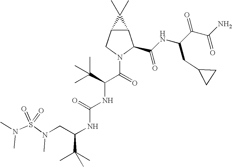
CN(S(N(CC(NC(NC(C(=O)N1C(C(NC(C(C(N)=O)=O)CC2CC2)=O)C2C(C1)C2(C)C)C(C)(C)C)=O)C(C)(C)C)C)(=O)=O)C
